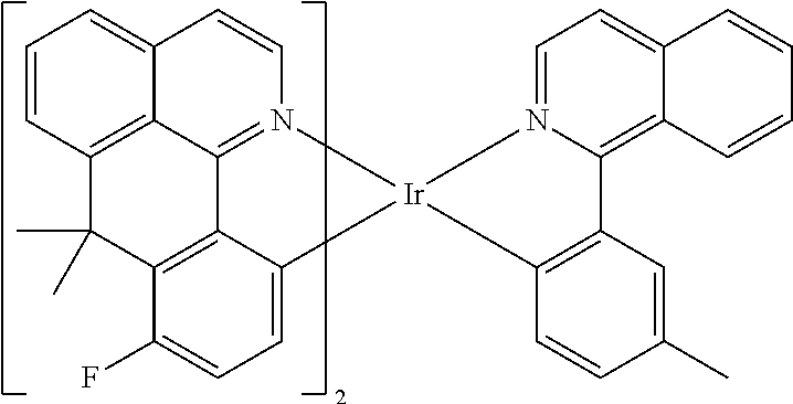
C12=CC=CC3=C1C1=N(C=C2)[Ir]2(C4=CC=C(F)C(=C14)C3(C)C)C1=C(C3=C4C(=CC=N32)C=CC=C4)C=C(C)C=C1
